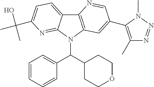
C12=C(N(C(C3CCOCC3)C3=CC=CC=C3)C3=NC(C(C)(O)C)=CC=C13)C=C(C1=C(C)N=NN1C)C=N2
